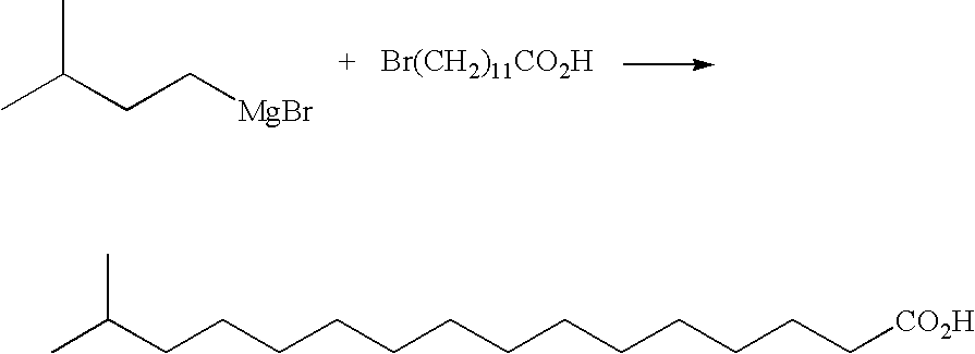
CC(CC[MgBr])C.[Br(CH2)11CO2H].CC(CCCCCCCCCCCCC[CO2H])C
